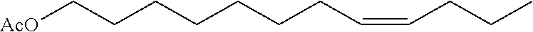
C(=CCCC)CCCCCCC[AcO]
